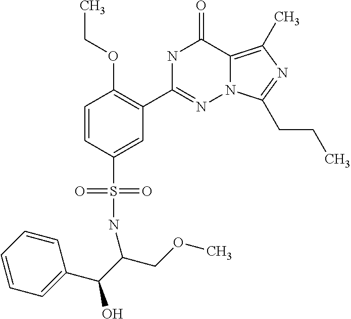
N1C(C2=C(OCC)C=CC(S(=O)(=O)NC(C(C3=CC=CC=C3)O)COC)=C2)=NN2C(=C(C)N=C2CCC)C1=O
